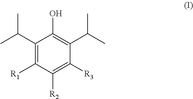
C1(C(C)C)=C([R1])C([R2])=C([R3])C(C(C)C)=C1O
